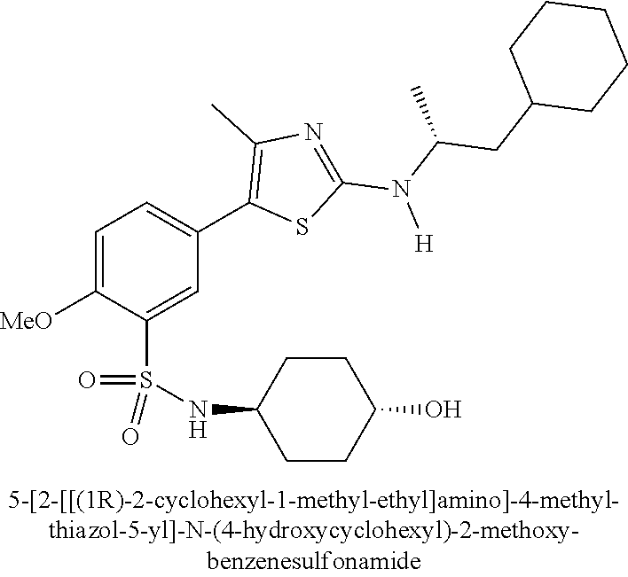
C1=C([OMe])C(S(NC2CCC(O)CC2)(=O)=O)=CC(C2=C(C)N=C(N(C(CC3CCCCC3)C)[H])S2)=C1
